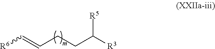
[R6]C=CCCC([R3])[R5]
